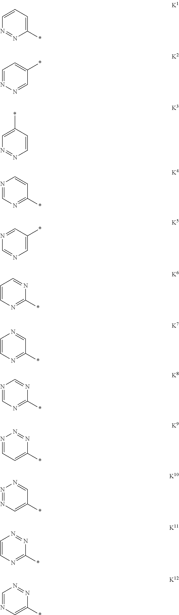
C1=CC=C(*)N=N1.C1=NN=CC(*)=C1.C1=C(*)C=CN=N1.N1=CN=C(*)C=C1.N1=CC(*)=CN=C1.C1=CN=C(*)N=C1.C1=CN=C(*)C=N1.N1=CN=C(*)N=C1.N1=CC=C(*)N=N1.N1=NC=C(*)C=N1.C1=CN=C(*)N=N1.C1=NC=C(*)N=N1
